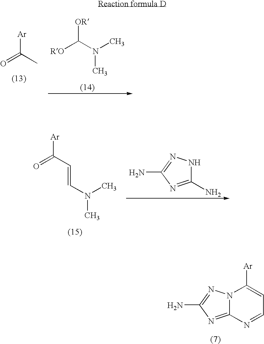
N12C(=NC(N)=N1)N=CC=C2[Ar].O=C(C)[Ar].[RO]C(N(C)C)[OR].O=C(C=CN(C)C)[Ar].C1(N)=NC(N)=NN1
